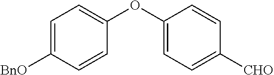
C1=C([BnO])C=CC(OC2=CC=C([CHO])C=C2)=C1
